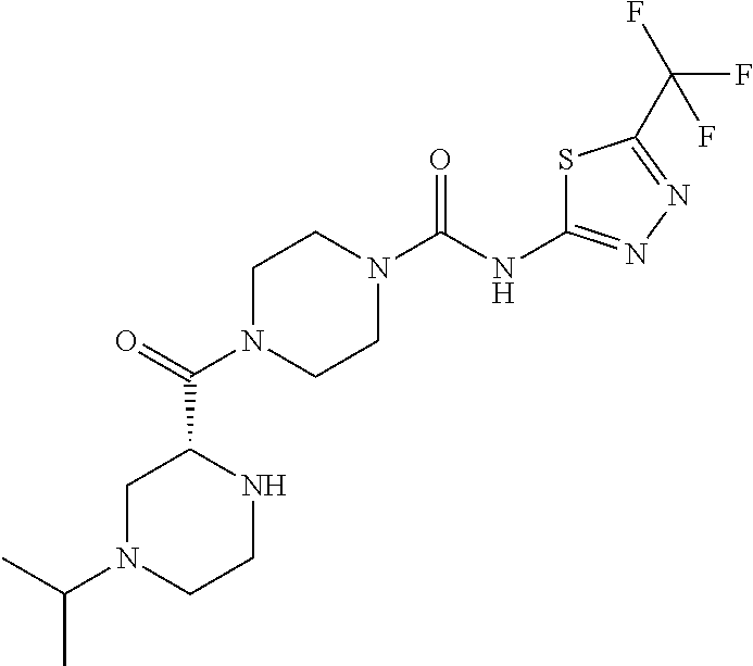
C1N(C(C2CN(C(C)C)CCN2)=O)CCN(C(NC2=NN=C(C(F)(F)F)S2)=O)C1
